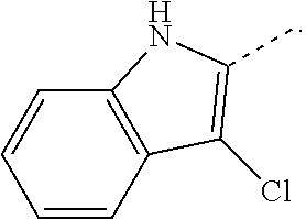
C1=CC2=C(C=C1)C(Cl)=C(C)N2
